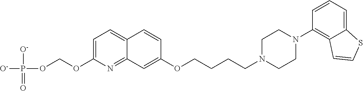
[O-]P(OCOC1=CC=C2C(=N1)C=C(OCCCCN1CCN(C3=C4C(=CC=C3)SC=C4)CC1)C=C2)([O-])=O
